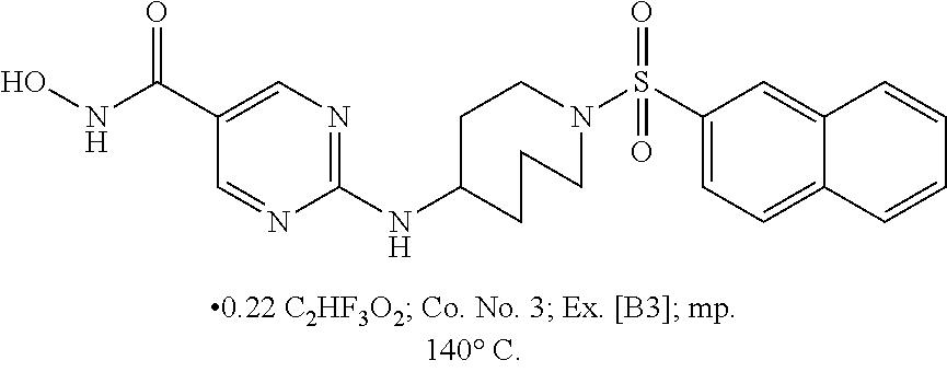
C1(C(NO)=O)=CN=C(NC2CCCN(S(C3=CC=C4C(=C3)C=CC=C4)(=O)=O)CC2)N=C1
